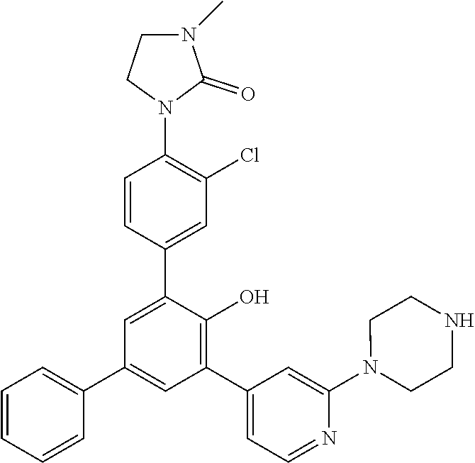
C1=CC(C2=CC(C3=CC=CC=C3)=CC(C3=CC=NC(N4CCNCC4)=C3)=C2O)=CC(Cl)=C1N1C(=O)N(C)CC1
